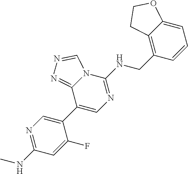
C1(NC)=NC=C(C2=CN=C(NCC3=C4C(=CC=C3)OCC4)N3C2=NN=C3)C(F)=C1
